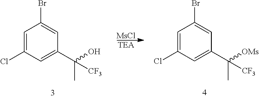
C1=C(Cl)C=C(C(O)(C)[CF3])C=C1Br.C1=C(Cl)C=C(C([OMs])(C)[CF3])C=C1Br.[MsCl].[TEA]
